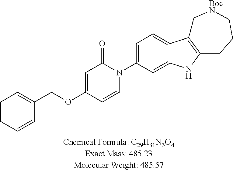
C1=CC=CC(COC2=CC(=O)N(C3=CC=C4C(=C3)NC3=C4C[BocN]CCC3)C=C2)=C1
